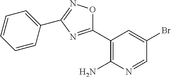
C1(C2=NC(C3=CC=CC=C3)=NO2)=C(N)N=CC(Br)=C1
